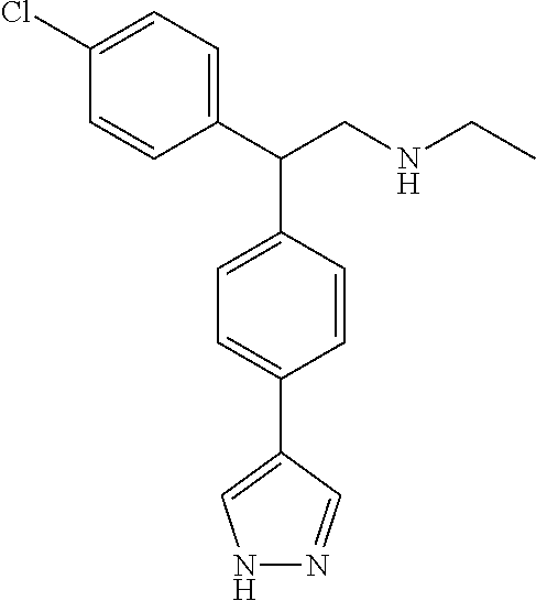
C1(C(CNCC)C2=CC=C(C3=CNN=C3)C=C2)=CC=C(Cl)C=C1
